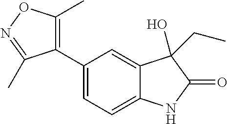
C1(C2=CC=C3C(=C2)C(O)(CC)C(=O)N3)=C(C)ON=C1C
